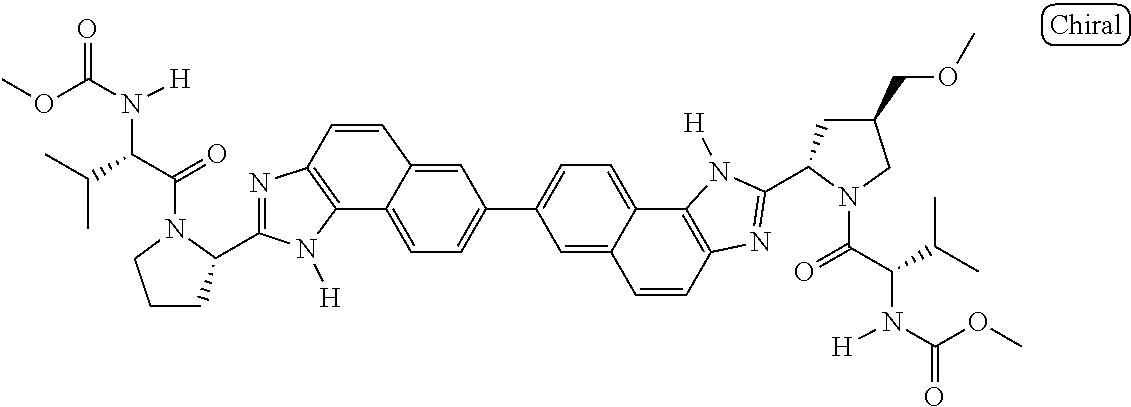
C12=C(N=C(C3CCCN3C(=O)C(C(C)C)N([H])C(OC)=O)N1[H])C=CC1=CC(C3=CC=C4C5=C(N=C(C6CC(COC)CN6C(=O)C(C(C)C)N([H])C(OC)=O)N5[H])C=CC4=C3)=CC=C21
